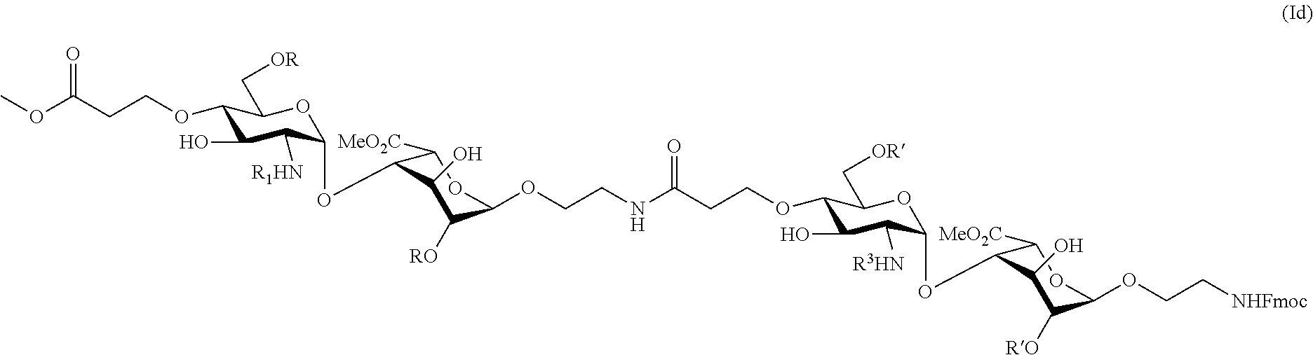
O(C(CCOC1C(O)C([R1HN])C(OC2C([MeO2C])OC(OCCNC(CCOC3C(O)C([R3HN])C(OC4C([MeO2C])OC(OCC[NHFmoc])C([RO])C4O)OC3C[OR])=O)C([RO])C2O)OC1C[OR])=O)C
